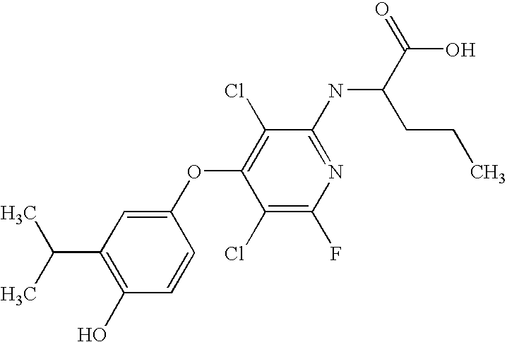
N(C1=NC(F)=C(Cl)C(OC2=CC(C(C)C)=C(O)C=C2)=C1Cl)C(C(O)=O)CCC
